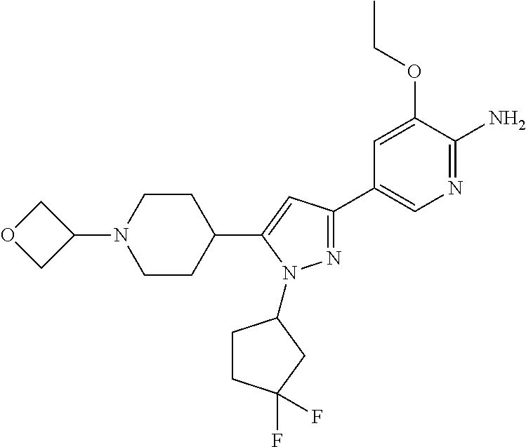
N1=C(C2=CN=C(N)C(OCC)=C2)C=C(C2CCN(C3COC3)CC2)N1C1CCC(F)(F)C1
